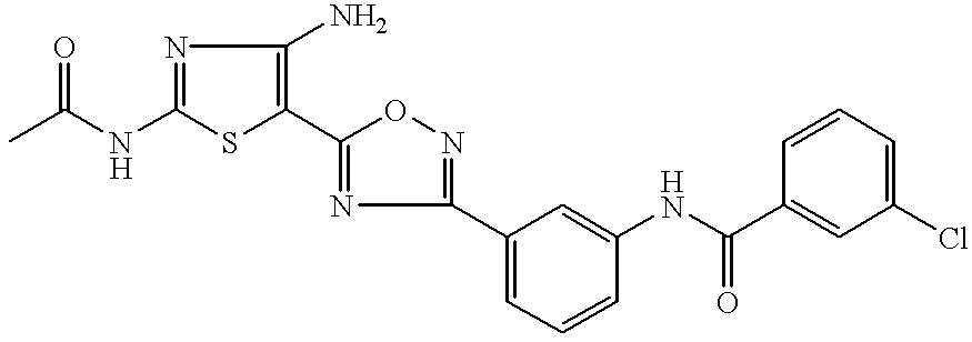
C1(NC(C)=O)=NC(N)=C(C2=NC(C3=CC=CC(NC(=O)C4=CC(Cl)=CC=C4)=C3)=NO2)S1
